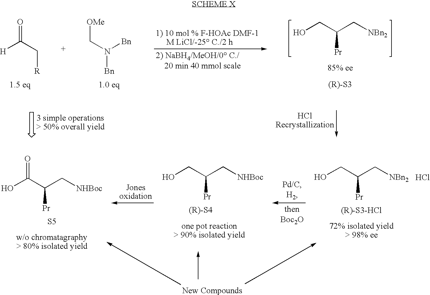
O=C([H])C[R].[OMe]CN([Bn])[Bn].OCC(C[NBn2])[Pr].OCC(C[NBn2])[Pr].OCC(C[NHBoc])[Pr].OC(C(C[NHBoc])[Pr])=O.[S5].Cl
